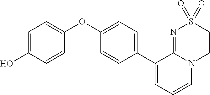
C1(OC2=CC=C(O)C=C2)=CC=C(C2=CC=CN3C2=NS(=O)(=O)CC3)C=C1
